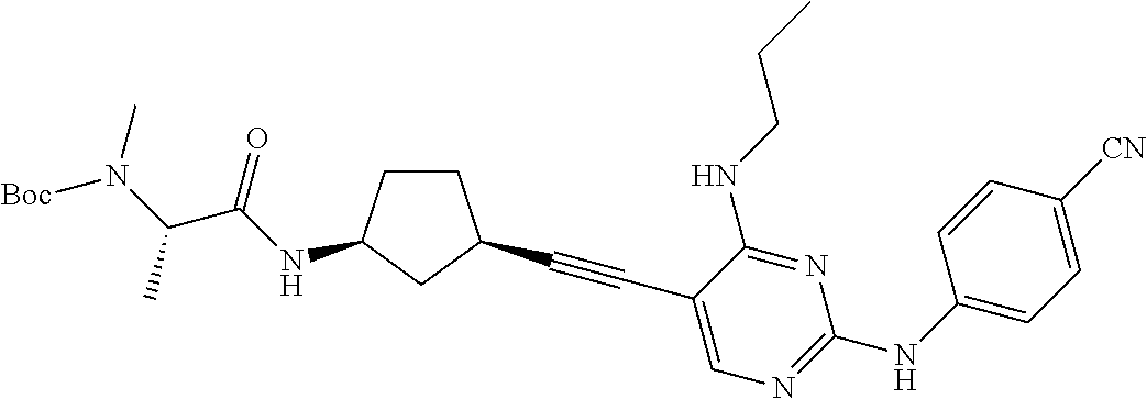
C1CC(NC(C(N([Boc])C)C)=O)CC1C#CC1=CN=C(NC2=CC=C([CN])C=C2)N=C1NCCC
